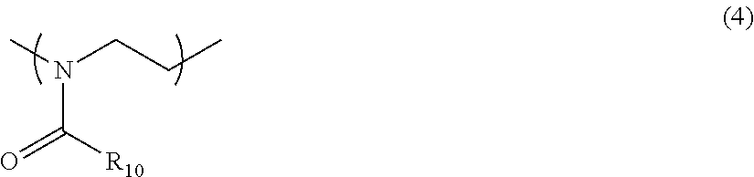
N(C([R10])=O)(C)CCC
